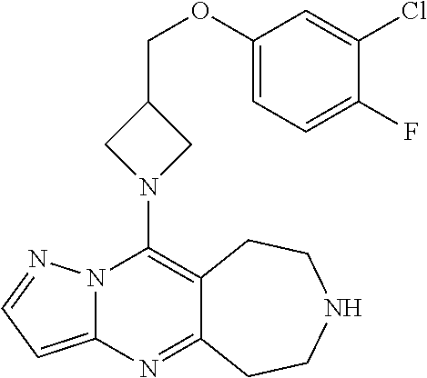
N12C(=CC=N1)N=C1C(=C2N2CC(COC3=CC=C(F)C(Cl)=C3)C2)CCNCC1
